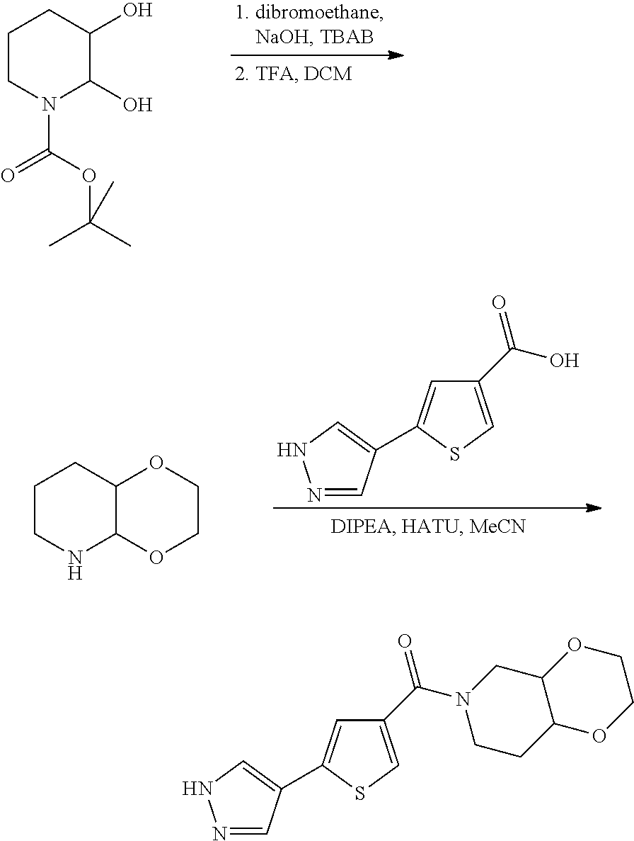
N1=CC(C2=CC(C(N3CCC4C(C3)OCCO4)=O)=CS2)=CN1.N1=CC(C2=CC(C(O)=O)=CS2)=CN1.C1CNC2C(C1)OCCO2.C1CN(C(=O)OC(C)(C)C)C(O)C(O)C1
